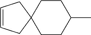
C1=CCC2(C1)CCC(C)CC2
